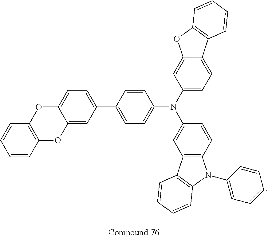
C1=CC=CC2=C1OC1=CC=C(C3=CC=C(N(C4=CC=C5C(=C4)OC4=C5C=CC=C4)C4=CC5=C(C=C4)N(C4=CC=CC=C4)C4=C5C=CC=C4)C=C3)C=C1O2
